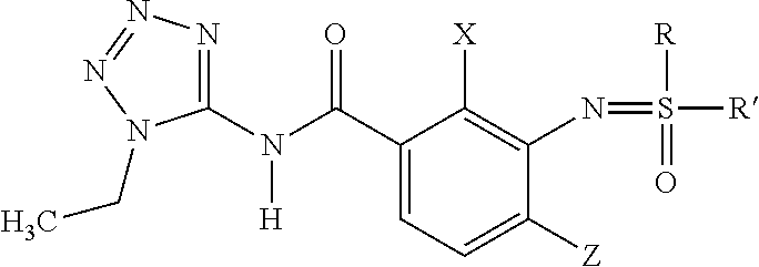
C1(N(C(C2=CC=C([Z])C(N=S([R])([R])=O)=C2[X])=O)[H])=NN=NN1CC
